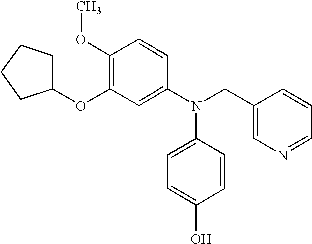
C1(OC)=C(OC2CCCC2)C=C(N(CC2=CN=CC=C2)C2=CC=C(O)C=C2)C=C1
